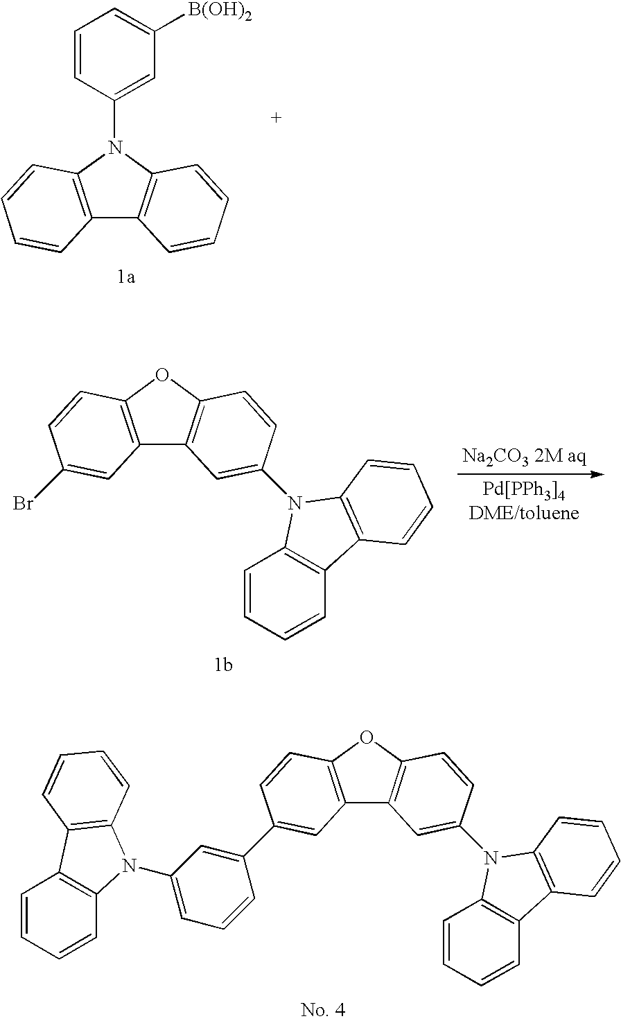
C12=C(N(C3=CC([B(OH)2])=CC=C3)C3=C1C=CC=C3)C=CC=C2.[Na2CO3 2M aq].C12=C(OC3=C1C=C(N1C4=C(C=CC=C4)C4=C1C=CC=C4)C=C3)C=CC(Br)=C2.C12=C(OC3=C1C=C(N1C4=C(C=CC=C4)C4=C1C=CC=C4)C=C3)C=CC(C1=CC(N3C4=C(C=CC=C4)C4=C3C=CC=C4)=CC=C1)=C2
